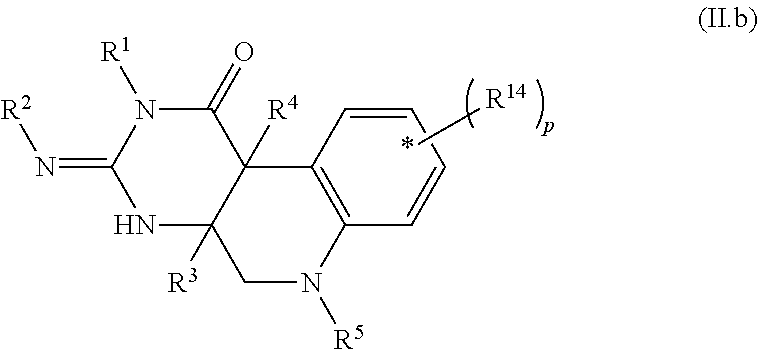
N1C2([R3])C([R4])(C(=O)N([R1])C1=N[R2])C1=C(N([R5])C2)C=CC=C1.*[R14]
